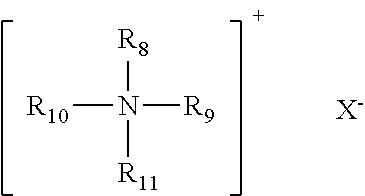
[R10]N([R8])([R11])[R9].[X-]
